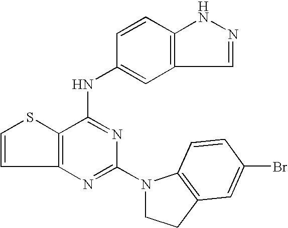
C12=C(C(NC3=CC4=C(C=C3)NN=C4)=NC(N3CCC4=C3C=CC(Br)=C4)=N1)SC=C2
